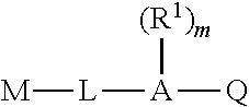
[A]([L][M])([(R1)m])[Q]
